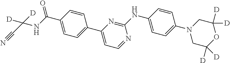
C1(C(NC(C#N)([D])[D])=O)=CC=C(C2=CC=NC(NC3=CC=C(N4CC([D])([D])OC([D])([D])C4)C=C3)=N2)C=C1
